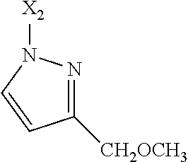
C1([CH2OCH3])=NN([X2])C=C1
